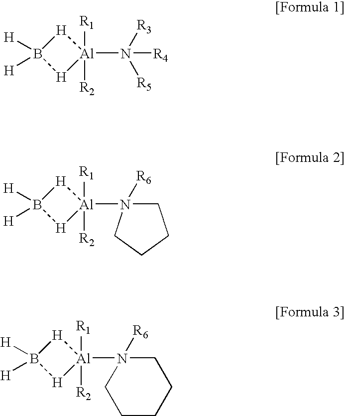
[H]1B([H])([H])[H][Al]1([R2])([R1])N([R4])([R3])[R5].[H]1B([H])([H])[H][Al]1([R2])([R1])N1([R6])CCCC1.[H]1B([H])([H])[H][Al]1([R2])([R1])N1([R6])CCCCC1
